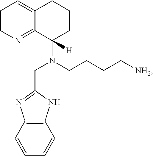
C1=CN=C2C(=C1)CCCC2(N(CC1=NC2=C(N1)C=CC=C2)CCCC[NH2])[H]
